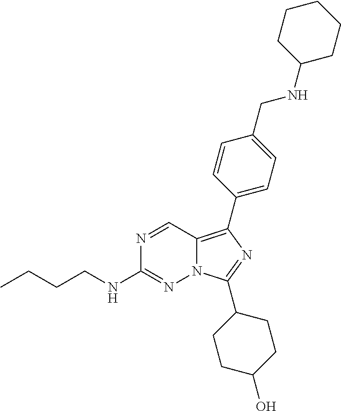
N1=CC2=C(C3=CC=C(CNC4CCCCC4)C=C3)N=C(C3CCC(O)CC3)N2N=C1NCCCC
